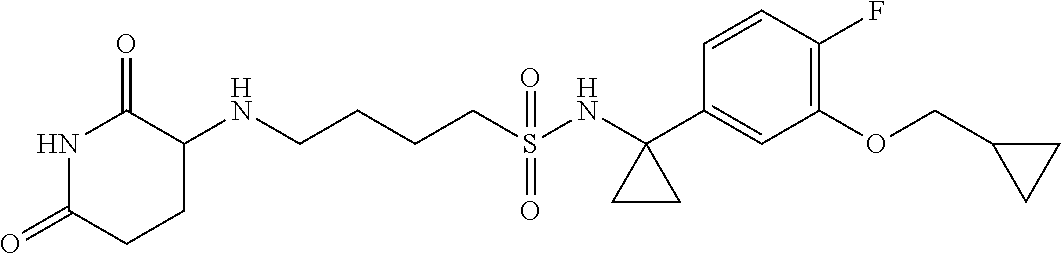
N1C(=O)CCC(NCCCCS(=O)(=O)NC2(C3=CC(OCC4CC4)=C(F)C=C3)CC2)C1=O
